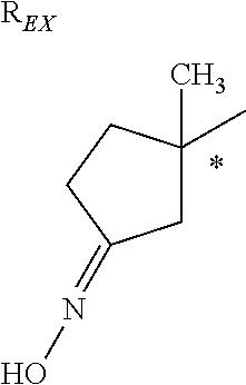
[REX].C1(C)(C)CC(=NO)CC1.*
